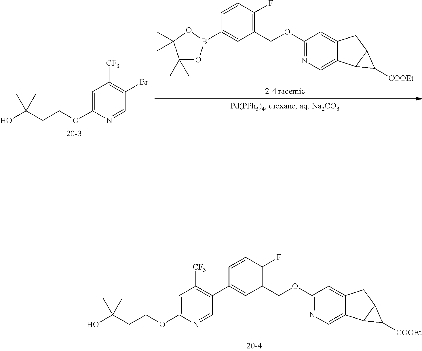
C1(C)(C)OB(C2=CC(COC3=NC=C4C(=C3)CC3C4C3[COOEt])=C(F)C=C2)OC1(C)C.C1=C(OCCC(O)(C)C)N=CC(Br)=C1[CF3].C1=C(C2=C([CF3])C=C(OCCC(O)(C)C)N=C2)C=CC(F)=C1COC1=NC=C2C(=C1)CC1C2C1[COOEt]
